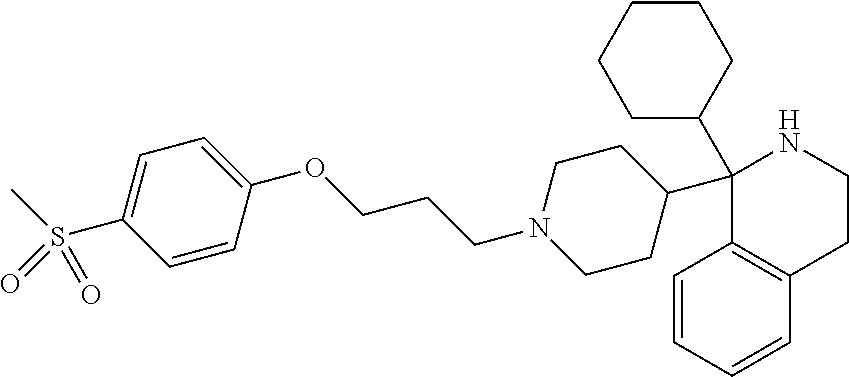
C1=CC=CC2=C1C(C1CCN(CCCOC3=CC=C(S(C)(=O)=O)C=C3)CC1)(C1CCCCC1)NCC2
